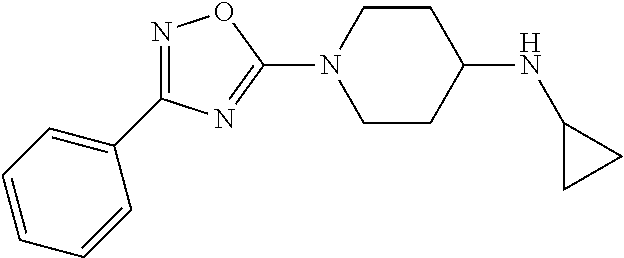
N1=C(C2=CC=CC=C2)N=C(N2CCC(NC3CC3)CC2)O1
